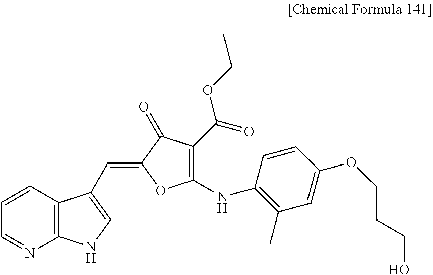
C1=NC2=C(C=C1)C(C=C1OC(NC3=C(C)C=C(OCCCO)C=C3)=C(C(=O)OCC)C1=O)=CN2
